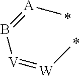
B([V]=[W]C)=[A]C
